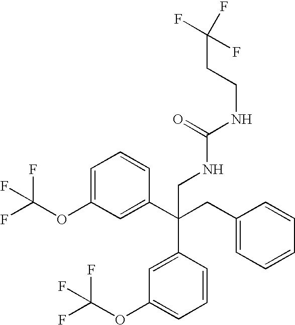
C1=C(OC(F)(F)F)C=C(C(CC2=CC=CC=C2)(C2=CC(OC(F)(F)F)=CC=C2)CNC(NCCC(F)(F)F)=O)C=C1
